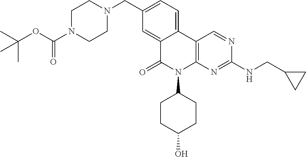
C12=CC(CN3CCN(C(OC(C)(C)C)=O)CC3)=CC=C1C1=C(N(C3CCC(O)CC3)C2=O)N=C(NCC2CC2)N=C1
